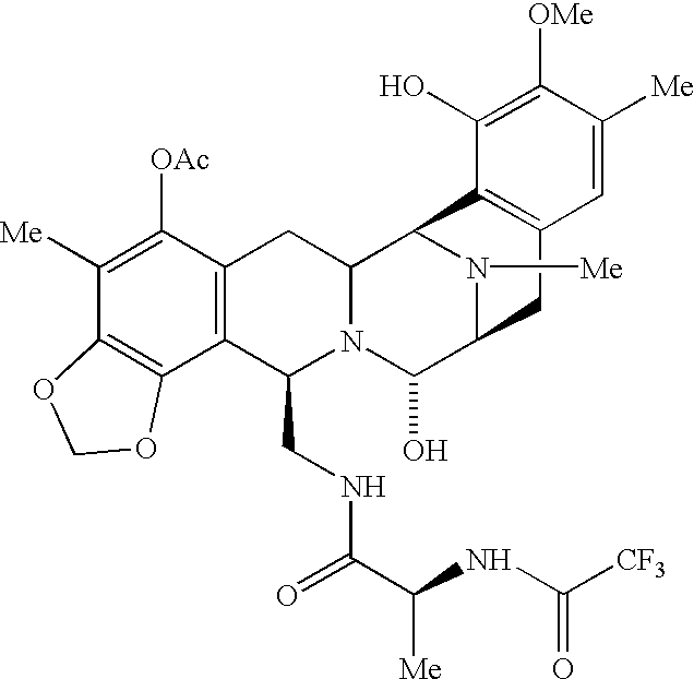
C1([Me])=C([OAc])C2=C(C3=C1OCO3)C(CNC(=O)C(NC([CF3])=O)[Me])N1C(C2)C2N([Me])C(C1O)CC1=C2C(O)=C([OMe])C([Me])=C1
